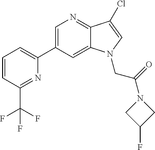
C1(C2=CN=C3C(=C2)N(CC(N2CC(F)C2)=O)C=C3Cl)=CC=CC(C(F)(F)F)=N1
